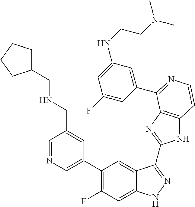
C1=C(C2=C(F)C=C3C(=C2)C(C2=NC4=C(N2)C=CN=C4C2=CC(NCCN(C)C)=CC(F)=C2)=NN3)C=C(CNCC2CCCC2)C=N1
